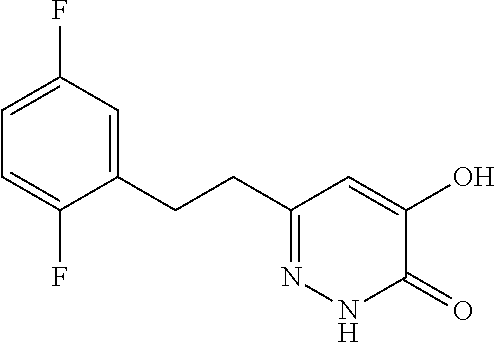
C1=C(F)C=C(CCC2=NNC(=O)C(O)=C2)C(F)=C1
